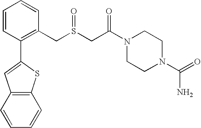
C12=C(SC(C3=C(CS(CC(N4CCN(C(N)=O)CC4)=O)=O)C=CC=C3)=C1)C=CC=C2
